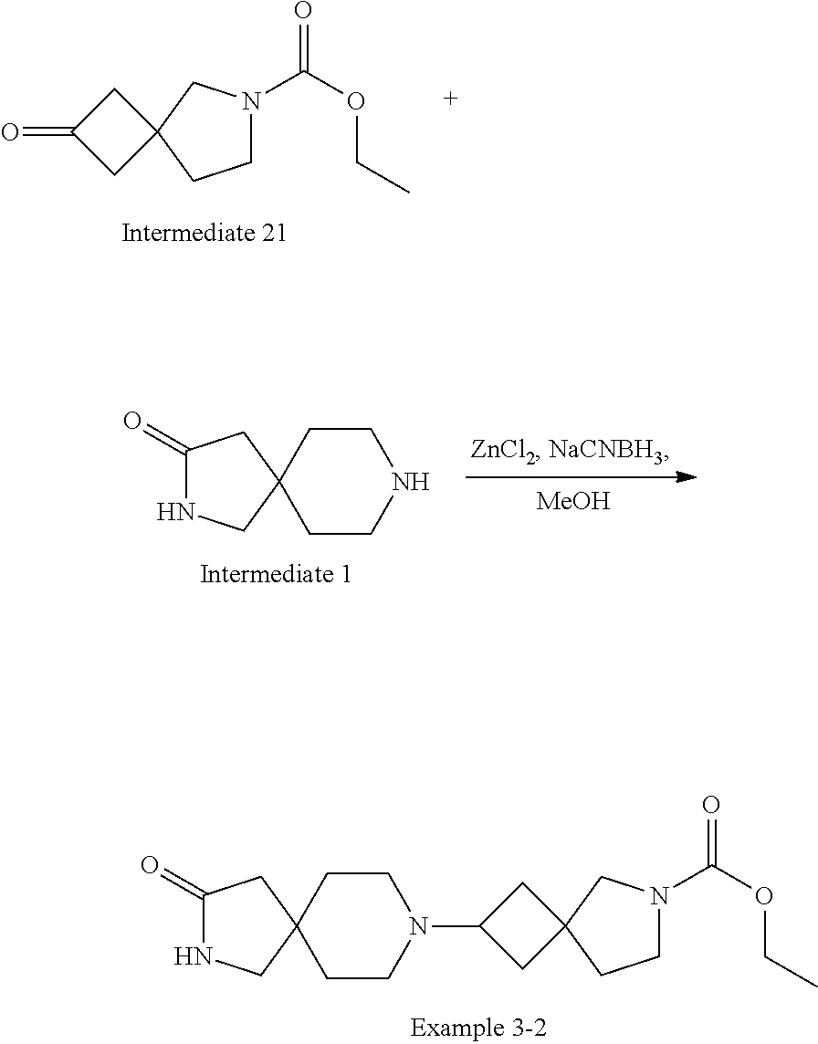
C1N(C(OCC)=O)CC2(C1)CC(=O)C2.C1CC2(CCN1)CNC(=O)C2.[MeOH].C1N(C(OCC)=O)CC2(C1)CC(N1CCC3(CC1)CNC(=O)C3)C2
